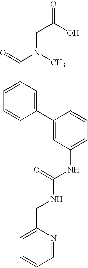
C1=C(C(=O)N(CC(=O)O)C)C=C(C2=CC(NC(=O)NCC3=CC=CC=N3)=CC=C2)C=C1
